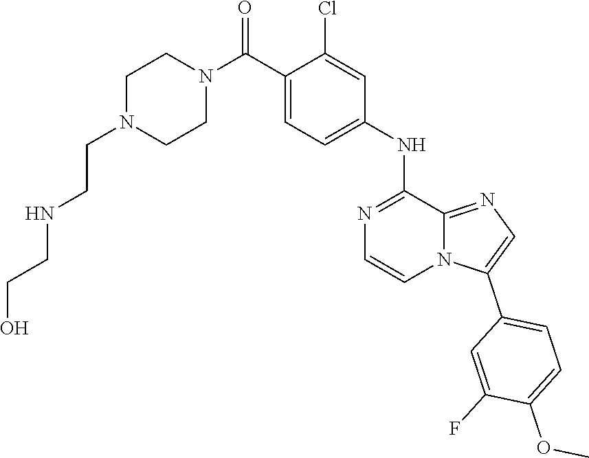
O=C(N1CCN(CCNCCO)CC1)C1=CC=C(NC2=NC=CN3C2=NC=C3C2=CC=C(OC)C(F)=C2)C=C1Cl
